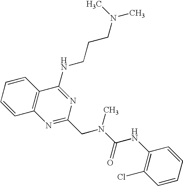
C1=CC=CC2=C1N=C(CN(C(=O)NC1=C(Cl)C=CC=C1)C)N=C2NCCCN(C)C
